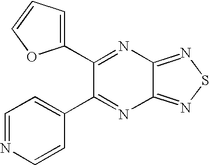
C1=NC=CC(C2=NC3=NSN=C3N=C2C2=CC=CO2)=C1
